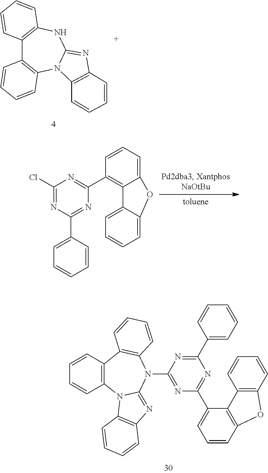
C12=C(NC3=NC4=C(N3C3=C1C=CC=C3)C=CC=C4)C=CC=C2.C1(Cl)=NC(C2=CC=CC=C2)=NC(C2=C3C(=CC=C2)OC2=CC=CC=C32)=N1.C1(C2=CC=CC=C2)=NC(N2C3=C(C4=C(N5C2=NC2=C5C=CC=C2)C=CC=C4)C=CC=C3)=NC(C2=CC=CC3=C2C2=C(C=CC=C2)O3)=N1
